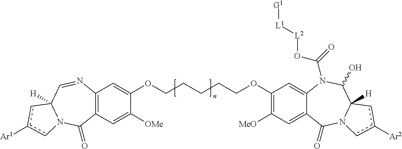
C1(OCCCCCOC2=CC3=C(C=C2[OMe])C(=O)N2C([H])(C=N3)cc([Ar1])c2)=C([MeO])C=C2C(=C1)N(C(=O)O[L2][L1][G1])C(O)C1([H])N(C2=O)cc([Ar2])c1
